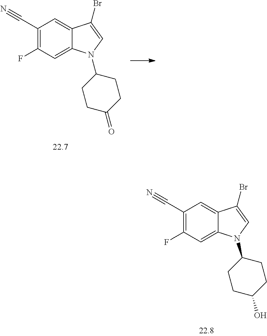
C1(C#N)=C(F)C=C2C(=C1)C(Br)=CN2C1CCC(=O)CC1.C1(C#N)=C(F)C=C2C(=C1)C(Br)=CN2C1CCC(O)CC1
